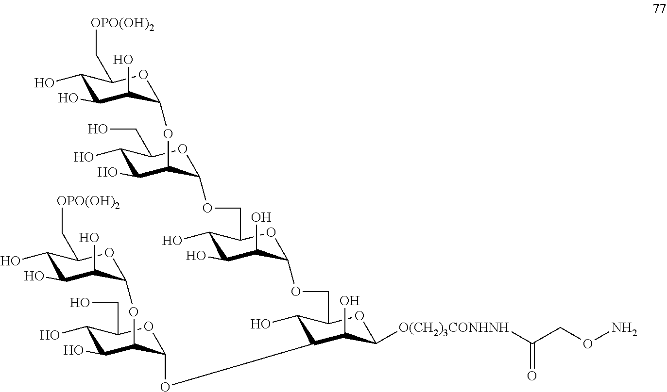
C1(O)C(COC2C(O)C(O)C(O)C(COC3C(OC4C(O)C(O)C(O)C(C[OPO(OH)2])O4)C(O)C(O)C(CO)O3)O2)OC([O(CH2)3CONHNH]C(CON)=O)C(O)C1OC1C(OC2C(O)C(O)C(O)C(C[OPO(OH)2])O2)C(O)C(O)C(CO)O1
